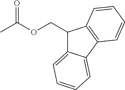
C1(COC(C)=O)C2=CC=CC=C2C2=C1C=CC=C2
